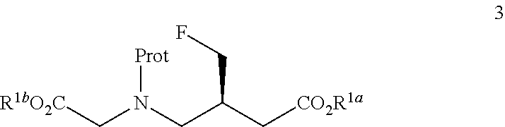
N(CC(C[CO2R1a])CF)(C[R1bO2C])[Prot]
